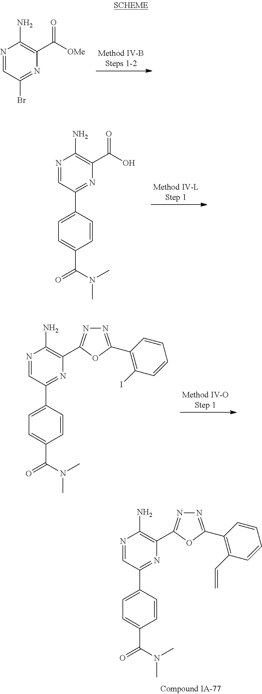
N1=CC(Br)=NC(C([OMe])=O)=C1N.N1=CC(C2=CC=C(C(=O)N(C)C)C=C2)=NC(C(O)=O)=C1N.N1=CC(C2=CC=C(C(N(C)C)=O)C=C2)=NC(C2=NN=C(C3=C(I)C=CC=C3)O2)=C1N.N1=CC(C2=CC=C(C(N(C)C)=O)C=C2)=NC(C2=NN=C(C3=C(C=C)C=CC=C3)O2)=C1N
